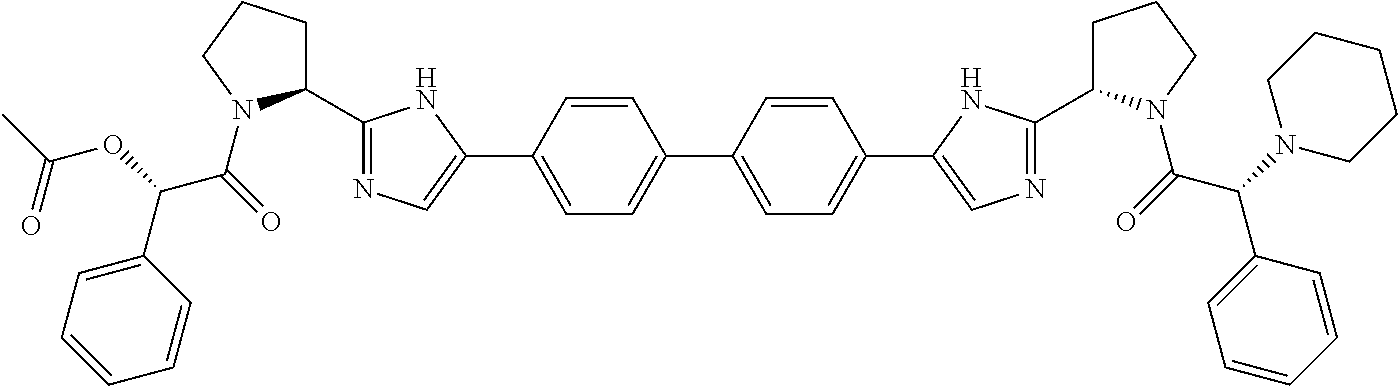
C(C(=O)N1C(C2=NC=C(C3=CC=C(C4=CC=C(C5=CN=C(C6CCCN6C(=O)C(N6CCCCC6)C6=CC=CC=C6)N5)C=C4)C=C3)N2)CCC1)(C1=CC=CC=C1)OC(C)=O
